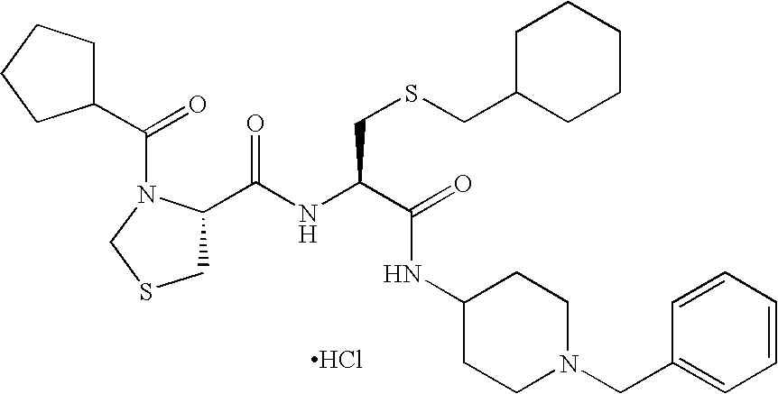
C1(C(NC(C(=O)NC2CCN(CC3=CC=CC=C3)CC2)CSCC2CCCCC2)=O)CSCN1C(C1CCCC1)=O.Cl
